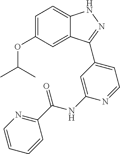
C1=C(OC(C)C)C=C2C(=C1)NN=C2C1=CC=NC(NC(C2=NC=CC=C2)=O)=C1
